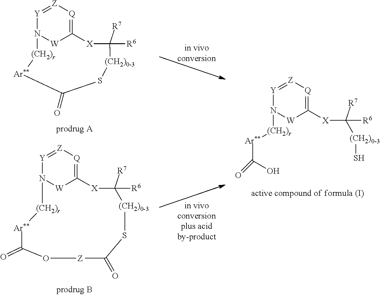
[Y]1=[Z][Q]=C([X]C([R7])([(CH2)0-3]S)[R6])[W]N1[(CH2)r][Ar**]C(O)=O.[Y]1=[Z][Q]=C2[W]N1[(CH2)r][Ar**]C(=O)S[(CH2)0-3]C([R7])([R6])[X]2.[Y]1=[Z][Q]=C2[W]N1[(CH2)r][Ar**]C(=O)O[Z]C(=O)S[(CH2)0-3]C([R7])([R6])[X]2
